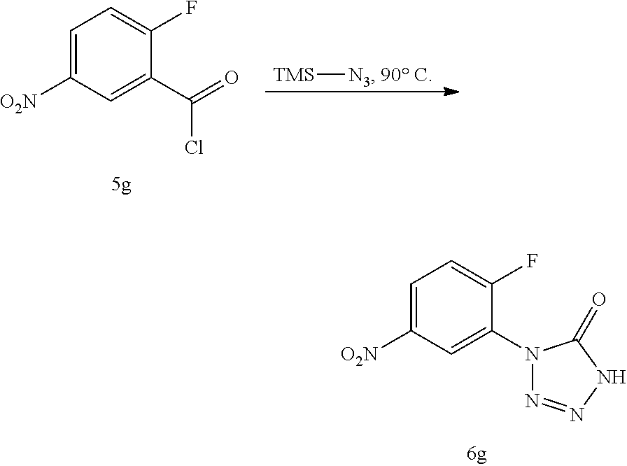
C1=C([O2N])C=C(N2N=NNC2=O)C(F)=C1.C1=C([O2N])C=C(C(=O)Cl)C(F)=C1.[TMS][N3].[90 C]
